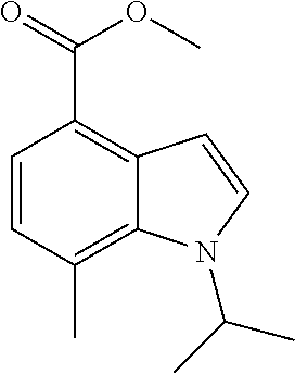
C1=CC(C)=C2C(=C1C(=O)OC)C=CN2C(C)C
